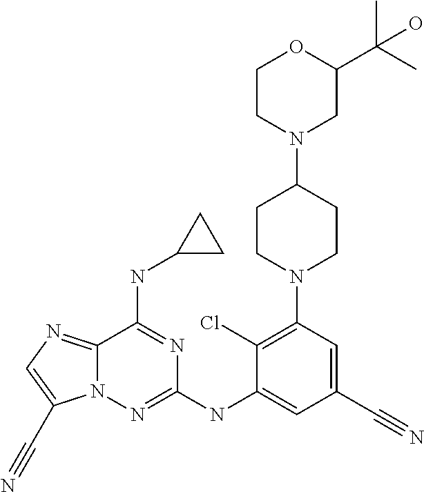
C12=NC=C(C#N)N1N=C(NC1=CC(C#N)=CC(N3CCC(N4CC(C(C)(C)O)OCC4)CC3)=C1Cl)N=C2NC1CC1
